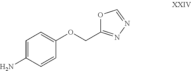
C1=C(N)C=CC(OCC2=NN=CO2)=C1
